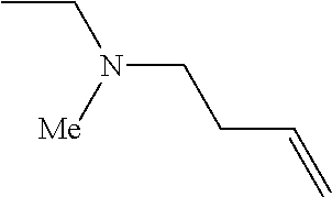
CCN(CCC=C)[Me]
